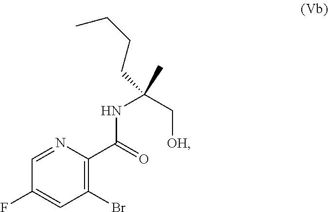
C1=NC(C(=O)NC(CCCC)(C[OH])C)=C(Br)C=C1F
